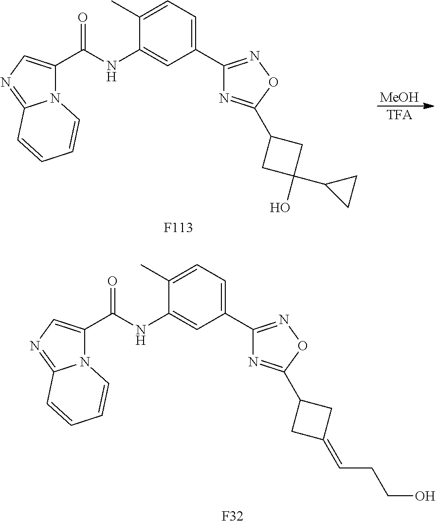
[MeOH].[TFA].N12C(C(NC3=CC(C4=NOC(C5CC(O)(C6CC6)C5)=N4)=CC=C3C)=O)=CN=C1C=CC=C2.[F113].N12C(C(NC3=CC(C4=NOC(C5CC(=CCCO)C5)=N4)=CC=C3C)=O)=CN=C1C=CC=C2.[F32]
